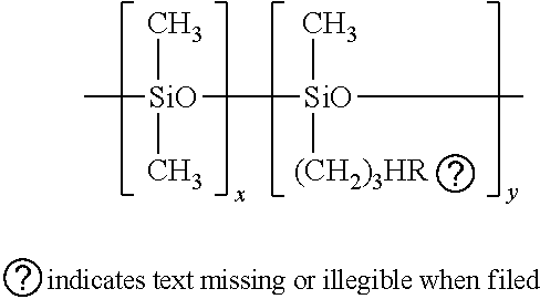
C[SiO]([SiO](C)(C)[(CH2)3HR])(C)C
